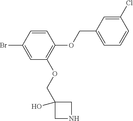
C1=CC(Br)=CC(OCC2(O)CNC2)=C1OCC1=CC=CC(Cl)=C1
